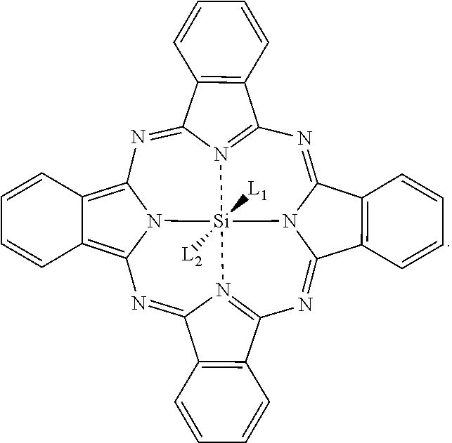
N1=C2N3C(=NC4=N5C(=NC6=C7C(=C8N6[Si]35([L1])([L2])N3=C1C1=C(C3=N8)C=CC=C1)C=CC=C7)C1=C4C=CC=C1)C1=C2C=CC=C1
